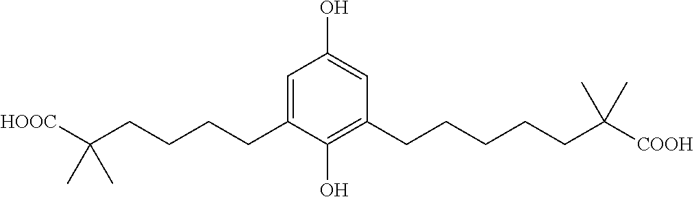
C1=C(CCCCC([HOOC])(C)C)C(O)=C(CCCCCC([COOH])(C)C)C=C1O
